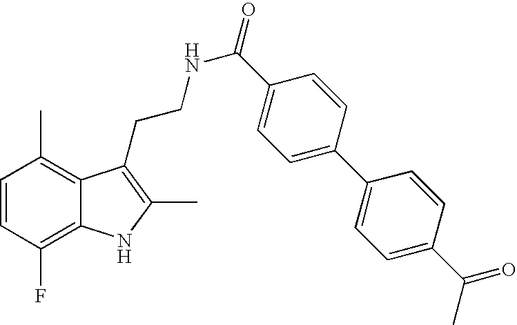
C1=CC(F)=C2C(=C1C)C(CCNC(=O)C1=CC=C(C3=CC=C(C(=O)C)C=C3)C=C1)=C(C)N2
